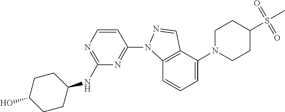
C1(N2C3=C(C(N4CCC(S(C)(=O)=O)CC4)=CC=C3)C=N2)=NC(NC2CCC(O)CC2)=NC=C1
